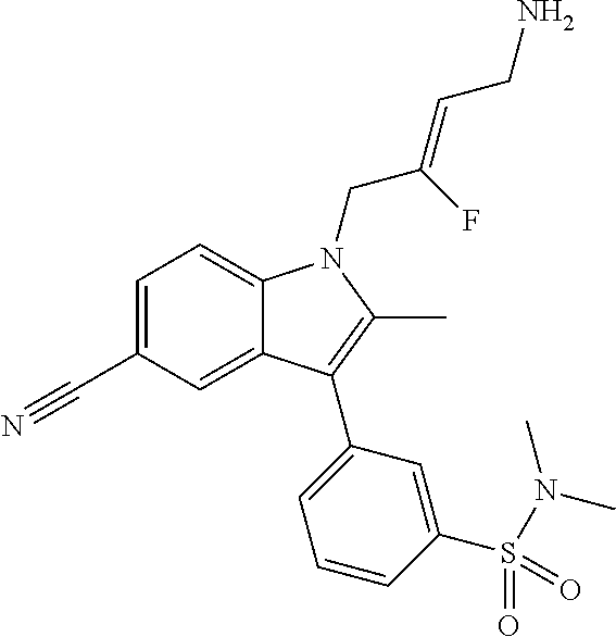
C1=C(C#N)C=C2C(=C1)N(CC(=CCN)F)C(C)=C2C1=CC=CC(S(N(C)C)(=O)=O)=C1
